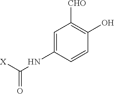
C1=C(NC(=O)[X])C=CC(O)=C1[CHO]
